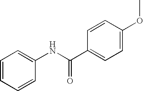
C1=CC=CC(NC(C2=CC=C(OC)C=C2)=O)=C1
